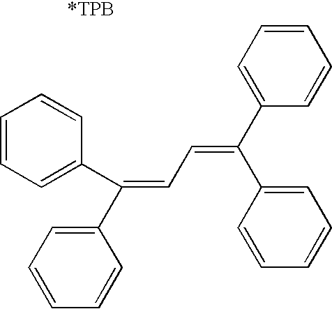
C1=CC=C(C(=CC=C(C2=CC=CC=C2)C2=CC=CC=C2)C2=CC=CC=C2)C=C1
